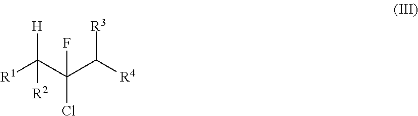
[R1]C(C(C([R4])[R3])(Cl)F)([H])[R2]
